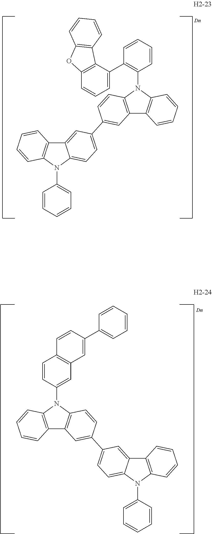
C12=C(N(C3=C(C4=CC=CC5=C4C4=C(O5)C=CC=C4)C=CC=C3)C3=C1C=C(C1=CC=C4C(=C1)C1=C(N4C4=CC=CC=C4)C=CC=C1)C=C3)C=CC=C2.C12=C(N(C3=CC4=C(C=C3)C=CC(C3=CC=CC=C3)=C4)C3=C1C=C(C1=CC=C4C(=C1)C1=C(N4C4=CC=CC=C4)C=CC=C1)C=C3)C=CC=C2
